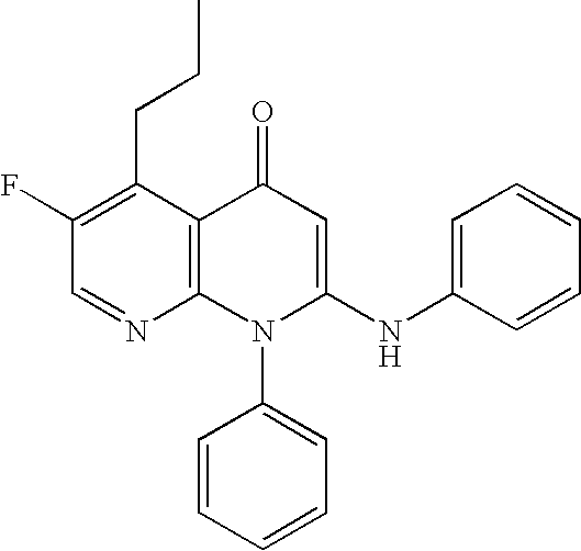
C1=NC2=C(C(CCC)=C1F)C(=O)C=C(NC1=CC=CC=C1)N2C1=CC=CC=C1
